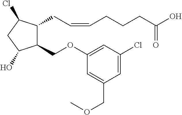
C1(COC2=CC(Cl)=CC(COC)=C2)C(CC=CCCCC(O)=O)C(Cl)CC1O
